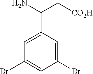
C1=C(C(N)C[CO2H])C=C(Br)C=C1Br
